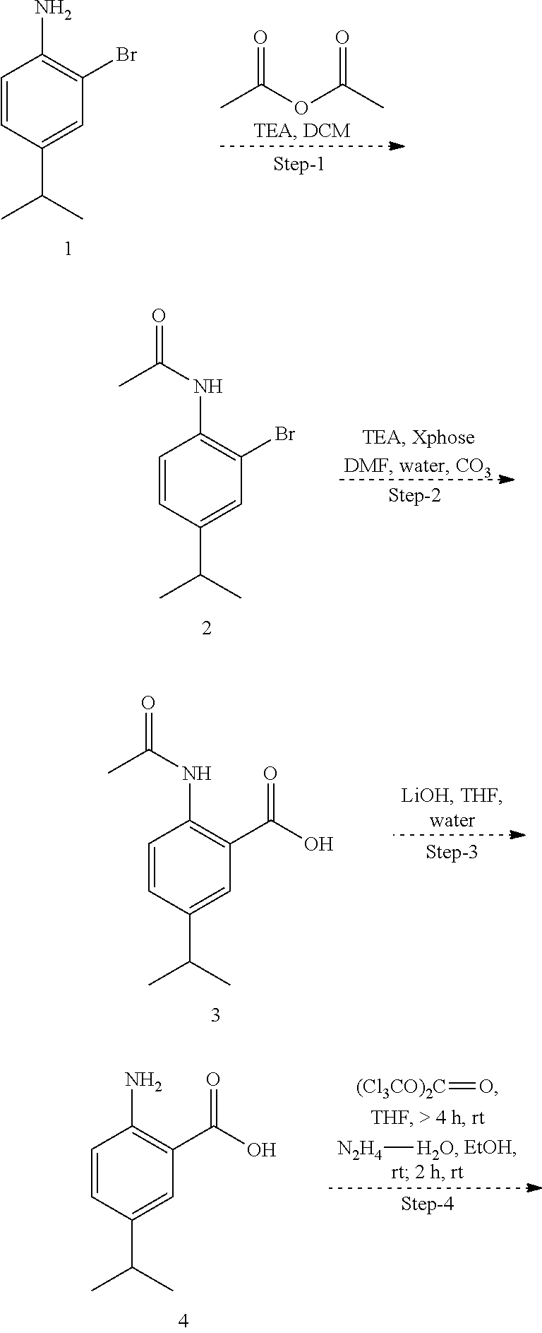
CC(OC(C)=O)=O.C1=CC(C(C)C)=CC(Br)=C1N.C1=CC(C(C)C)=CC(Br)=C1NC(=O)C.C1=CC(C(C)C)=CC(C(O)=O)=C1NC(C)=O.[N2H4][H2O].[(Cl3CO)2C]=O.C1=CC(C(C)C)=CC(C(O)=O)=C1N
